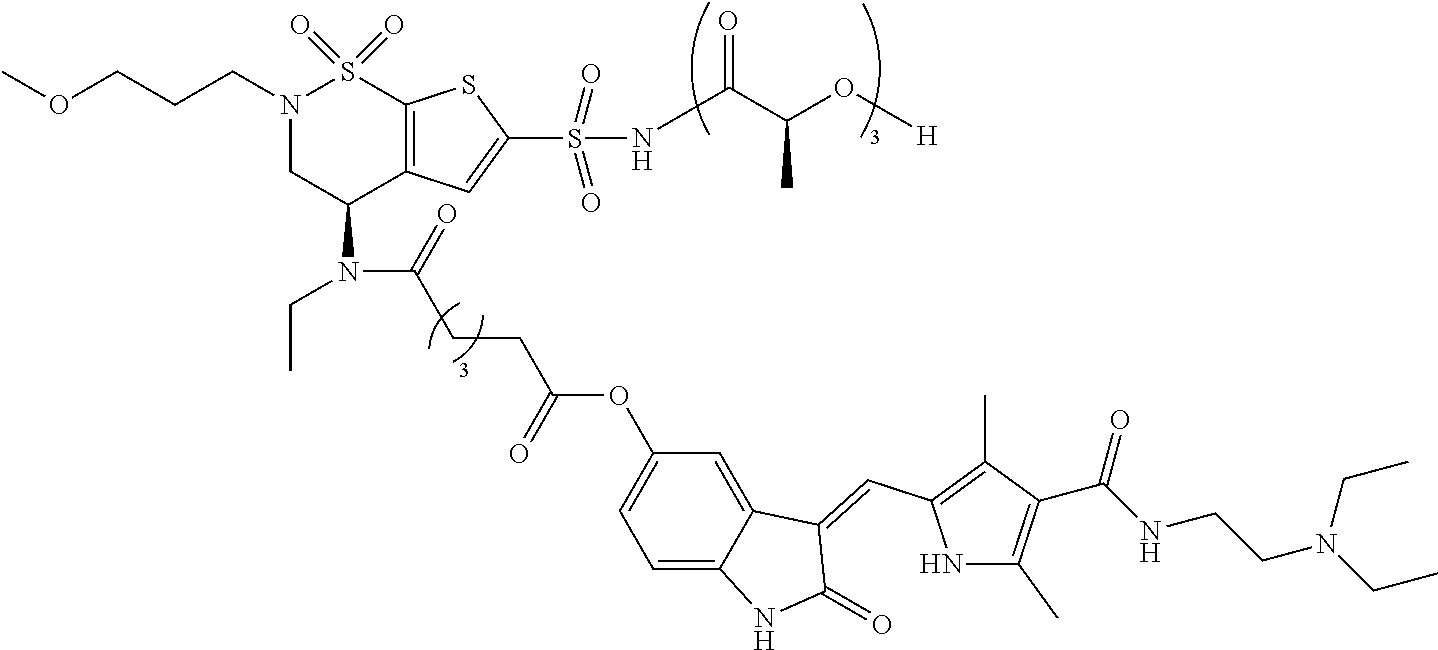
COCCCN1CC(N(CC)C(=O)CCC(OC2=CC=C3C(=C2)C(=CC2=C(C)C(C(NCCN(CC)CC)=O)=C(C)N2)C(=O)N3)=O)C2=C(S1(=O)=O)SC(S(=O)(=O)NC(C(O[H])C)=O)=C2
